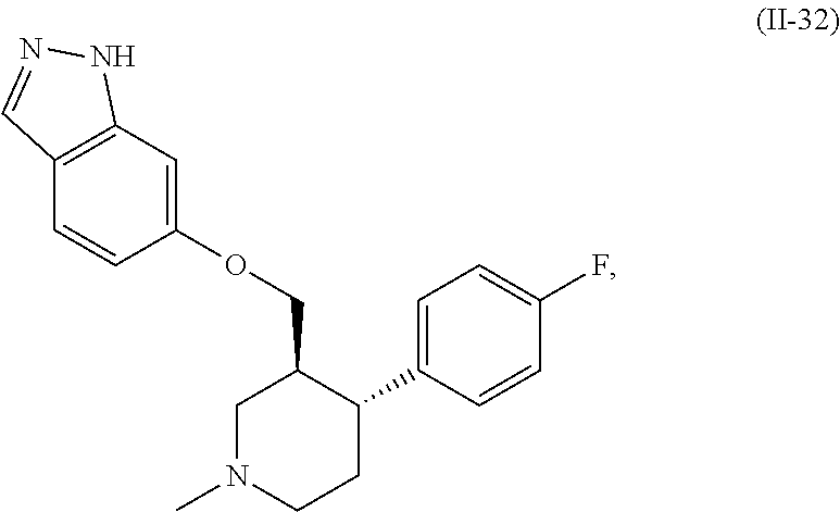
C12=C(C=C(OCC3CN(C)CCC3C3=CC=C(F)C=C3)C=C1)NN=C2
